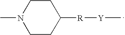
C1CC([R][Y]C)CCN1C
